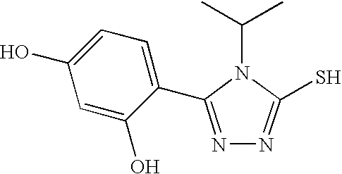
C(N1C(S)=NN=C1C1=CC=C(O)C=C1O)(C)C
